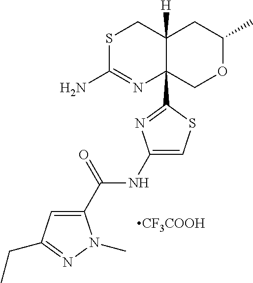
S1C(N)=NC2(C3=NC(NC(C4=CC(CC)=NN4C)=O)=CS3)C([H])(C1)CC(C)OC2.[CF3COOH]
